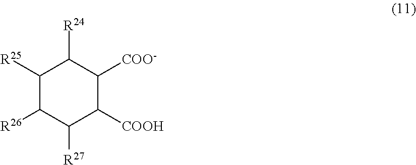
C1([R25])C([R26])C([R27])C([COOH])C([COO-])C1[R24]
